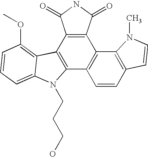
C12=C(C3=C(C4=C1C1=C(OC)C=CC=C1N4CCCO)C=CC1=C3N(C)C=C1)C(=O)NC2=O
